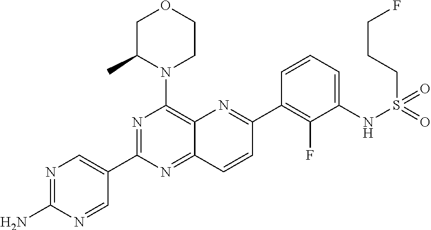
N1=C(N)N=CC(C2=NC(N3CCOCC3C)=C3C(=N2)C=CC(C2=C(F)C(NS(=O)(=O)CCCF)=CC=C2)=N3)=C1
